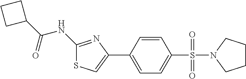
C1(NC(C2CCC2)=O)=NC(C2=CC=C(S(=O)(=O)N3CCCC3)C=C2)=CS1
